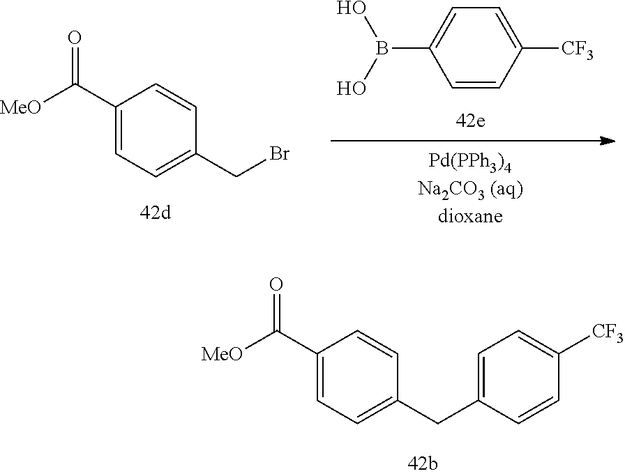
C1(C([MeO])=O)=CC=C(CBr)C=C1.C1=CC([CF3])=CC=C1B(O)O.C1(C([MeO])=O)=CC=C(CC2=CC=C([CF3])C=C2)C=C1
